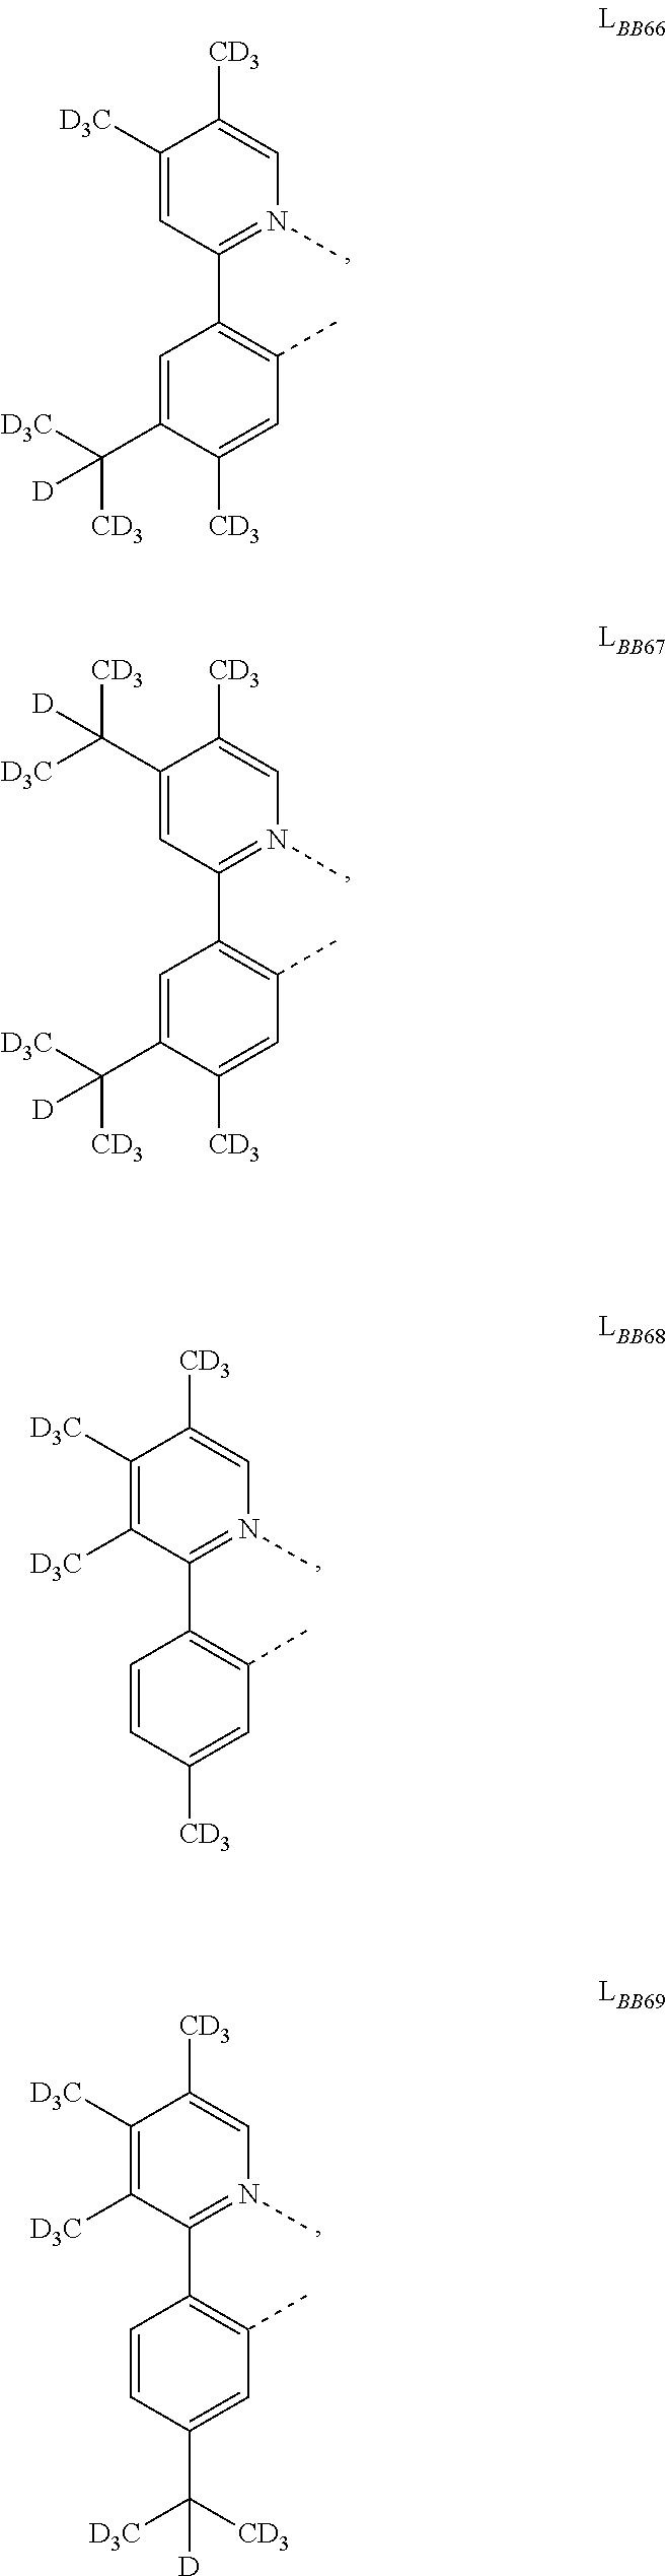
C1([D3C])=CC(C2=C(C)C=C([CD3])C(C([D3C])([CD3])[D])=C2)=N(C)C=C1[CD3].C1(C([D3C])([CD3])[D])=CC(C2=C(C)C=C([CD3])C(C([D3C])([CD3])[D])=C2)=N(C)C=C1[CD3].C1([D3C])=C([D3C])C(C2=C(C)C=C([CD3])C=C2)=N(C)C=C1[CD3].C1([D3C])=C([D3C])C(C2=C(C)C=C(C([D3C])([CD3])[D])C=C2)=N(C)C=C1[CD3]
